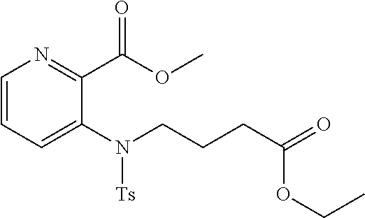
C1=CC=C(N([Ts])CCCC(=O)OCC)C(C(OC)=O)=N1
